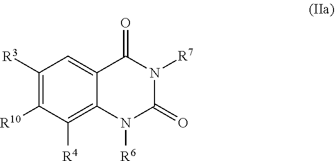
C1([R3])=C([R10])C([R4])=C2C(=C1)C(=O)N([R7])C(=O)N2[R6]
